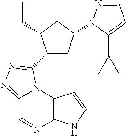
C12=NN=C(C3CC(N4N=CC=C4C4CC4)CC3CC)N1C1=C(N=C2)NC=C1
